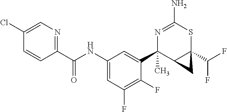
N1=C(N)SC2(C(F)F)C(C1(C1=CC(NC(C3=NC=C(Cl)C=C3)=O)=CC(F)=C1F)C)C2
